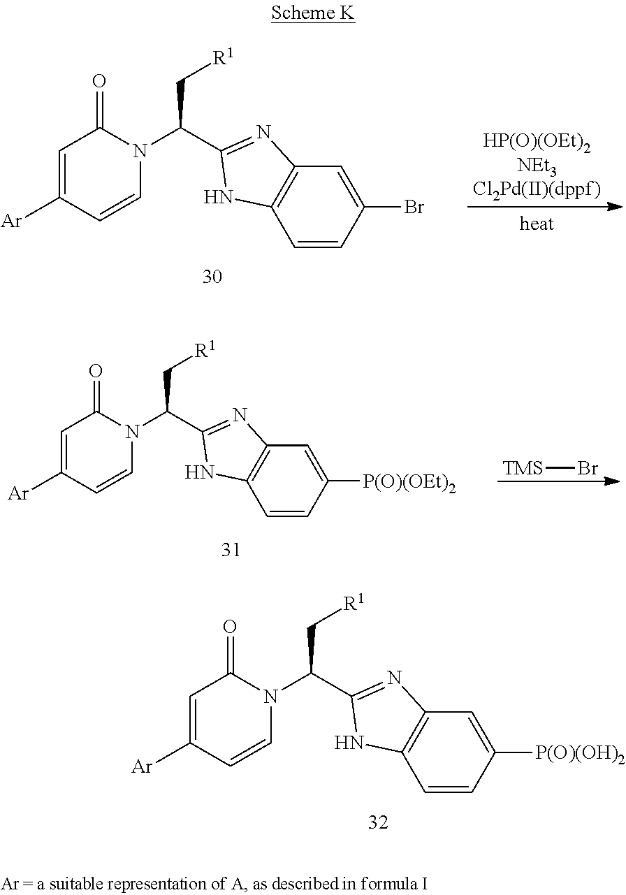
C1=C([Ar])C=CN(C(C[R1])C2=NC3=C(C=CC(Br)=C3)N2)C1=O.[TMS]Br.C1=C([Ar])C=CN(C(C[R1])C2=NC3=C(C=CC([P(O)(OEt)2])=C3)N2)C1=O.C1=C([Ar])C=CN(C(C[R1])C2=NC3=C(C=CC([P(O)(OH)2])=C3)N2)C1=O
